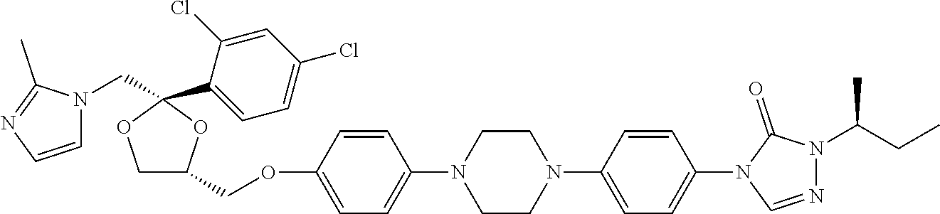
C1C(COC2=CC=C(N3CCN(C4=CC=C(N5C=NN(C(CC)C)C5=O)C=C4)CC3)C=C2)OC(CN2C=CN=C2C)(C2=CC=C(Cl)C=C2Cl)O1
